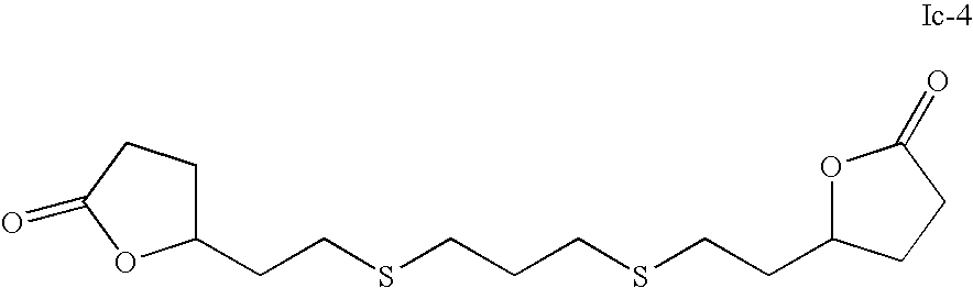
C1(CCSCCCSCCC2OC(=O)CC2)CCC(=O)O1
